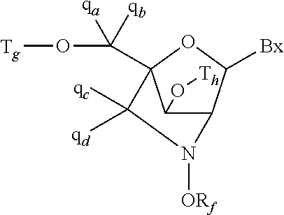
C1(O[Th])C2C([Bx])OC1(C([qb])([qa])O[Tg])C([qc])([qd])N2[ORf]
